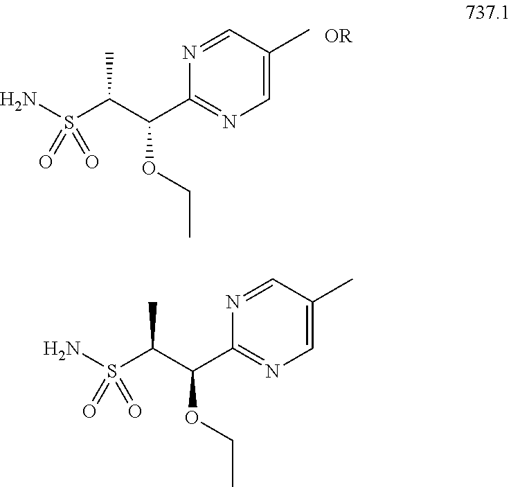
NS(C(C(C1=NC=C(C)C=N1)OCC)C)(=O)=O.NS(C(C(C1=NC=C(C)C=N1)OCC)C)(=O)=O
